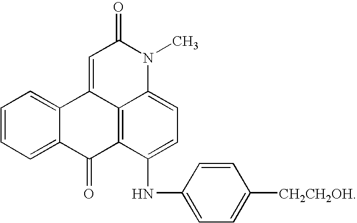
C1=CC=C2C(=C1)C1=CC(=O)N(C)C3=CC=C(NC4=CC=C([CH2CH2OH])C=C4)C(=C13)C2=O
